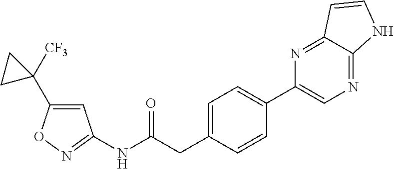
N1=C(NC(CC2=CC=C(C3=CN=C4C(=N3)C=CN4)C=C2)=O)C=C(C2([CF3])CC2)O1
